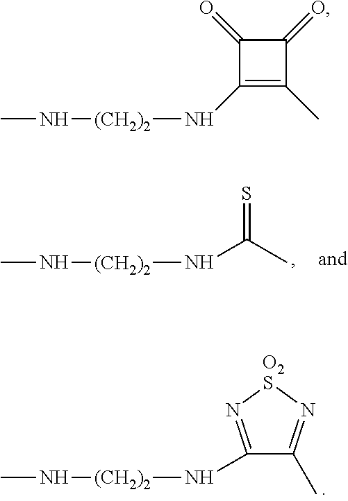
N([(CH2)2]NC)C1=N[O2S]N=C1C.N([(CH2)2]NC)C(C)=S.C1(N[(CH2)2]NC)=C(C)C(=O)C1=O
